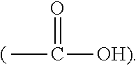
CC([OH)])=O
